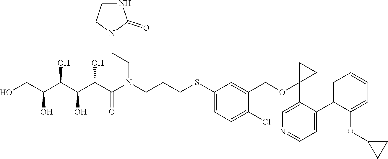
C1(SCCCN(C(C(C(C(C(CO)O)O)O)O)=O)CCN2C(=O)NCC2)=CC=C(Cl)C(COC2(C3=CN=CC=C3C3=CC=CC=C3OC3CC3)CC2)=C1
